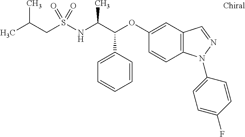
C1=CC=CC(C(C(NS(=O)(=O)CC(C)C)C)OC2=CC3=C(N(C4=CC=C(F)C=C4)N=C3)C=C2)=C1
